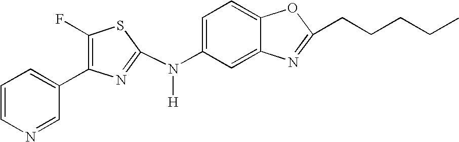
C1=CN=CC(C2=C(F)SC(N(C3=CC=C4C(=C3)N=C(CCCCC)O4)[H])=N2)=C1
